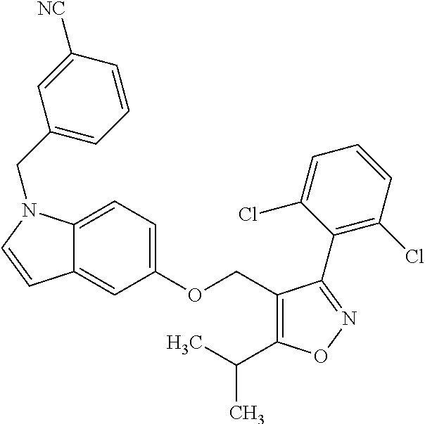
C12=CC=C(OCC3=C(C(C)C)ON=C3C3=C(Cl)C=CC=C3Cl)C=C1C=CN2CC1=CC=CC([NC])=C1
